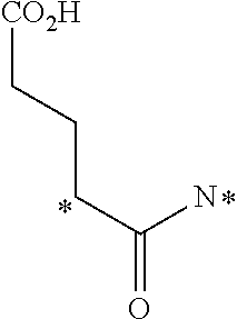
C(C(N)=O)CC[CO2H]
